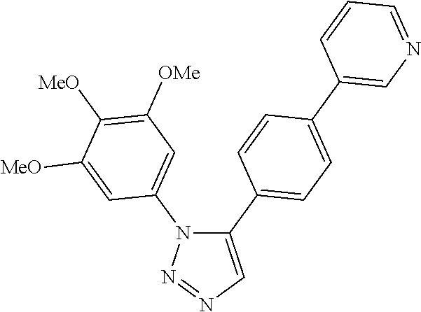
C1(C2=CC=C(C3=CN=CC=C3)C=C2)=CN=NN1C1=CC([OMe])=C([MeO])C([MeO])=C1
